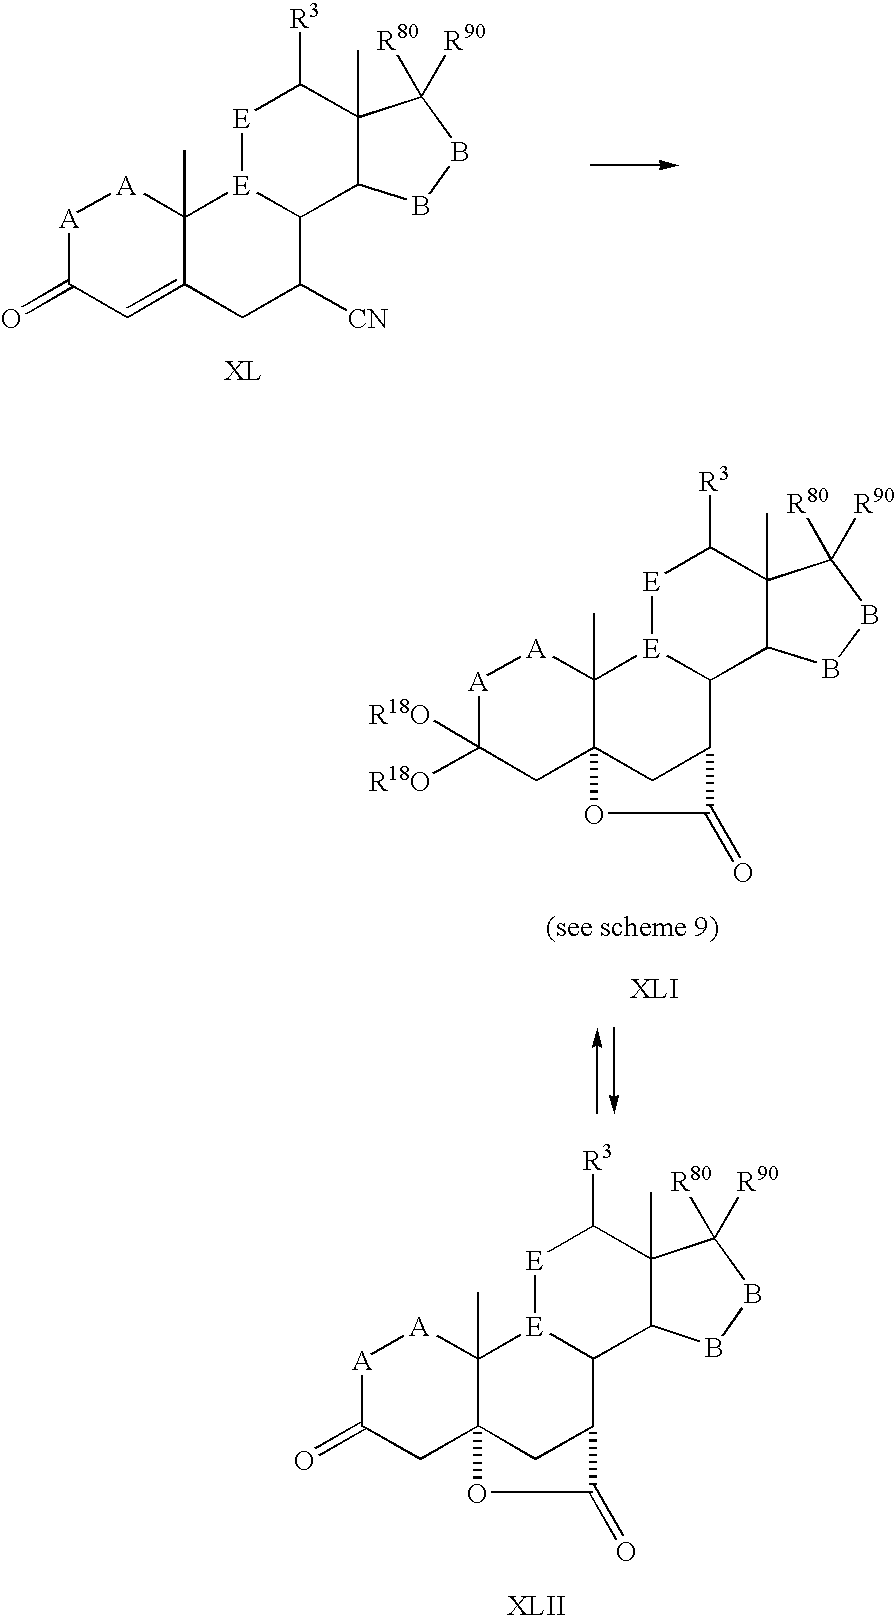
[A]1C(=O)C=C2C(C)([A]1)[E]1C(C([CN])C2)C2C(C)(C([R3])[E]1)C([R80])([R90])BB2.[A]1C([R18O])([R18O])CC23C(C)([A]1)[E]1C(C(C2)C(=O)O3)C2C(C)(C([R3])[E]1)C([R80])([R90])BB2.[A]1C(=O)CC23C(C)([A]1)[E]1C(C(C2)C(=O)O3)C2C(C)(C([R3])[E]1)C([R80])([R90])BB2
